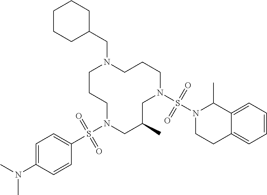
C1CCN(S(C2=CC=C(N(C)C)C=C2)(=O)=O)CC(C)CN(S(N2CCC3=CC=CC=C3C2C)(=O)=O)CCCN1CC1CCCCC1
